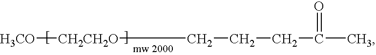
[H3CO][CH2CH2O]CCCC(C)=O
